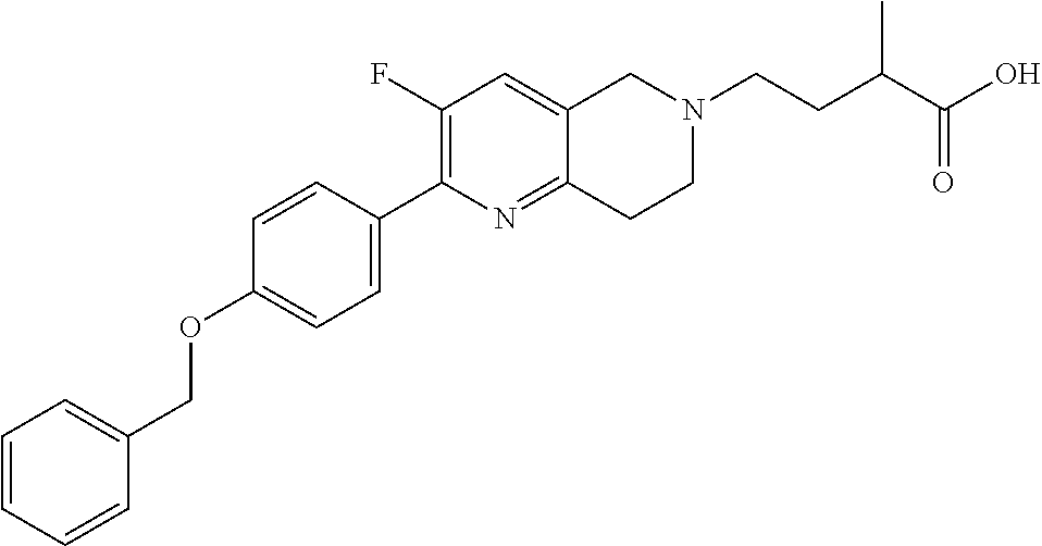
C1=CC=CC(COC2=CC=C(C3=C(F)C=C4C(=N3)CCN(CCC(C(O)=O)C)C4)C=C2)=C1
